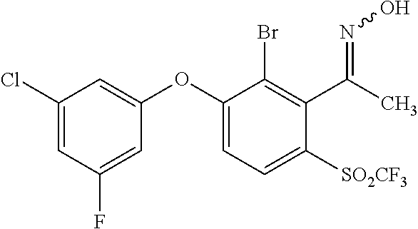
C1(Cl)=CC(F)=CC(OC2=CC=C([SO2CF3])C(C(C)=NO)=C2Br)=C1
